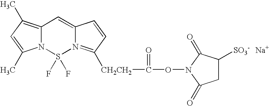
N12C(=C(C)C=C1C)C=C1N(=C([CH2CH2]C(ON3C(=O)C([SO3-   Na+])CC3=O)=O)C=C1)S2(F)F
